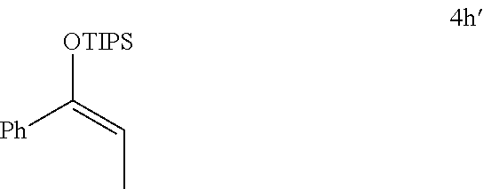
[Ph]C(=CC)[OTIPS]
